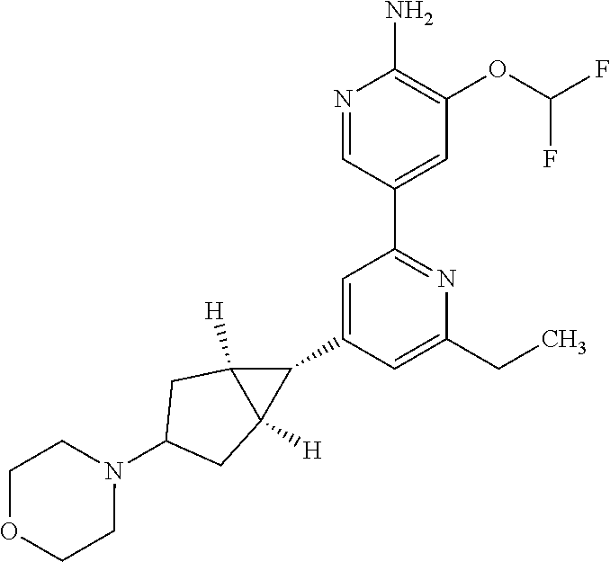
C1=C(C2C3([H])C2([H])CC(N2CCOCC2)C3)C=C(CC)N=C1C1=CC(OC(F)F)=C(N)N=C1
